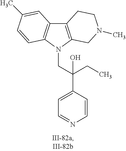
C12=C(N(CC(C3=CC=NC=C3)(CC)O)C3=C1C=C(C)C=C3)CN(C)CC2
